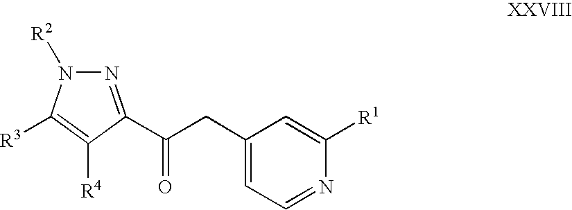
N1=C(C(=O)CC2=CC=NC([R1])=C2)C([R4])=C([R3])N1[R2]
